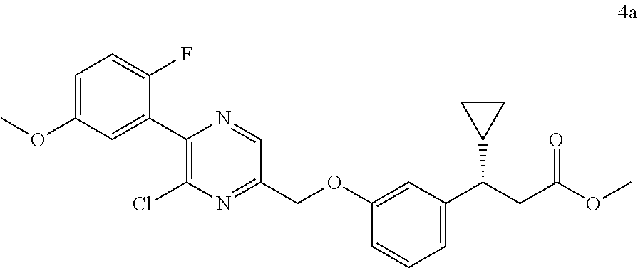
C1(C2=C(Cl)N=C(COC3=CC(C(CC(OC)=O)C4CC4)=CC=C3)C=N2)=CC(OC)=CC=C1F
